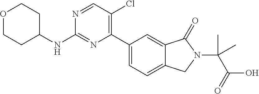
C1(C2=C(Cl)C=NC(NC3CCOCC3)=N2)=CC=C2C(=C1)C(=O)N(C(C(O)=O)(C)C)C2
